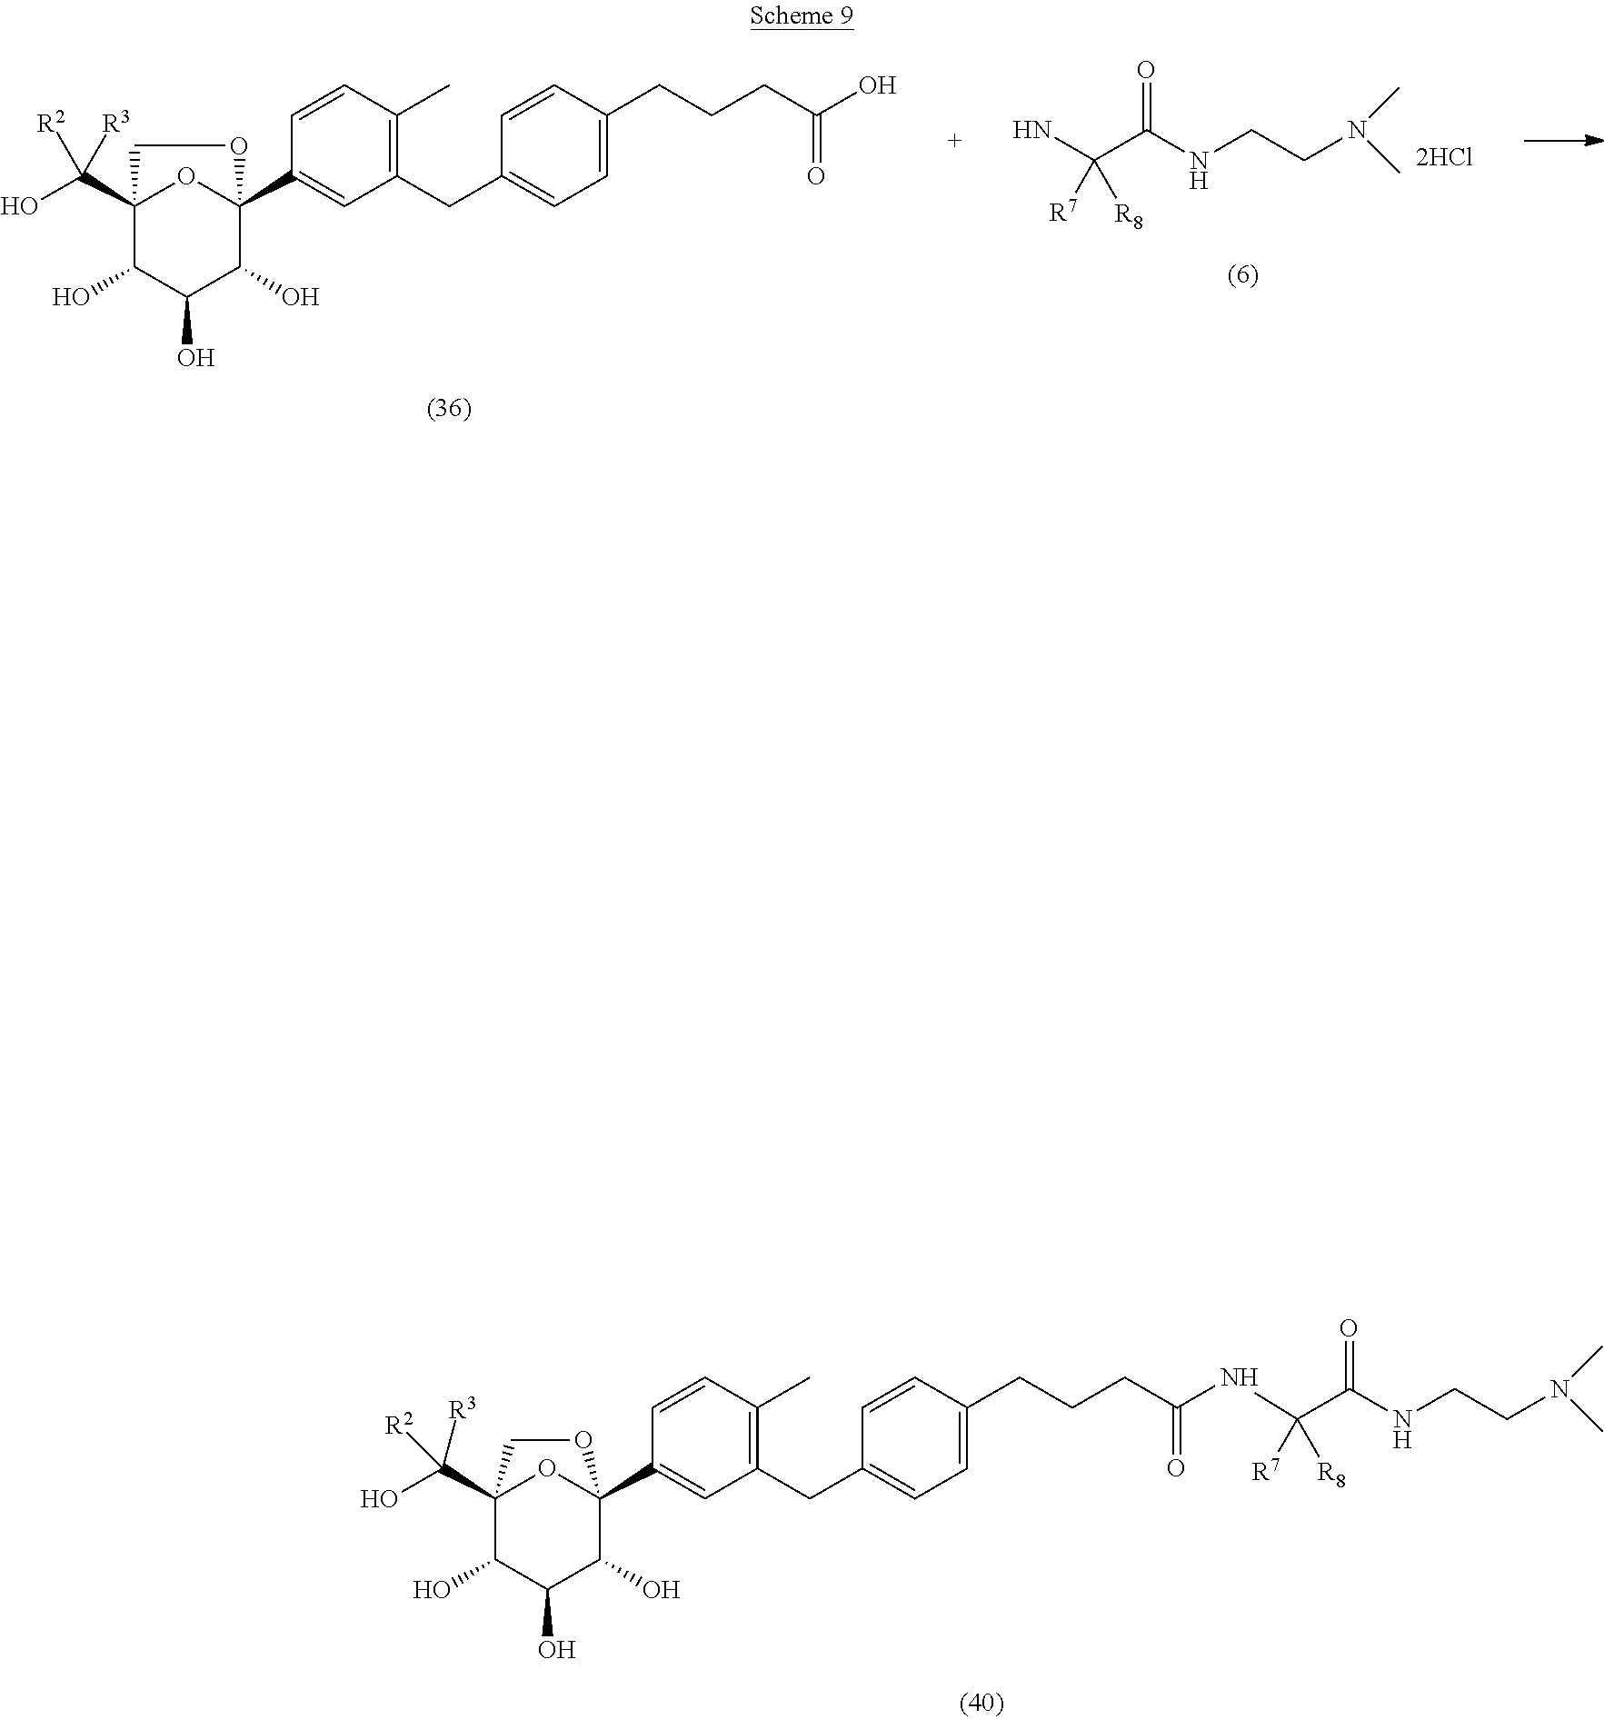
C1(CC2=C(C)C=CC(C34C(O)C(O)C(O)C(C(O)([R3])[R2])(O3)CO4)=C2)=CC=C(CCCC(=O)NC(C(=O)NCCN(C)C)([R7])[R8])C=C1.C1(CC2=C(C)C=CC(C34C(O)C(O)C(O)C(C(O)([R3])[R2])(O3)CO4)=C2)=CC=C(CCCC(O)=O)C=C1.O=C(NCCN(C)C)C(N)([R7])[R8]
